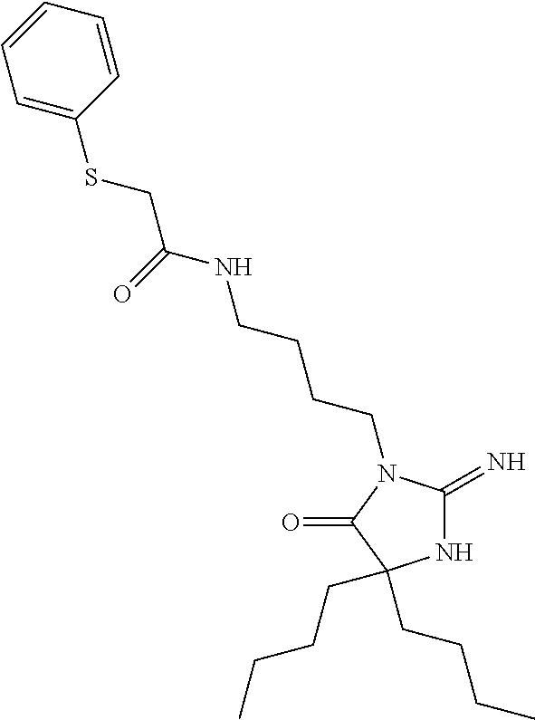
N1C(=N)N(CCCCNC(=O)CSC2=CC=CC=C2)C(=O)C1(CCCC)CCCC
